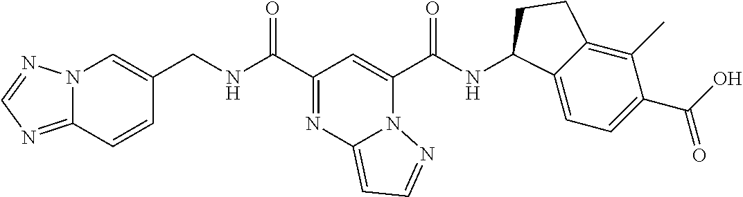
N12C(=NC=N1)C=CC(CNC(C1=NC3=CC=NN3C(C(NC3C4=CC=C(C(O)=O)C(C)=C4CC3)=O)=C1)=O)=C2
